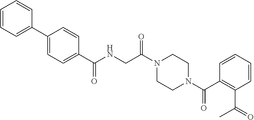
C1=CC=C(C2=CC=C(C(NCC(N3CCN(C(C4=C(C(=O)C)C=CC=C4)=O)CC3)=O)=O)C=C2)C=C1
